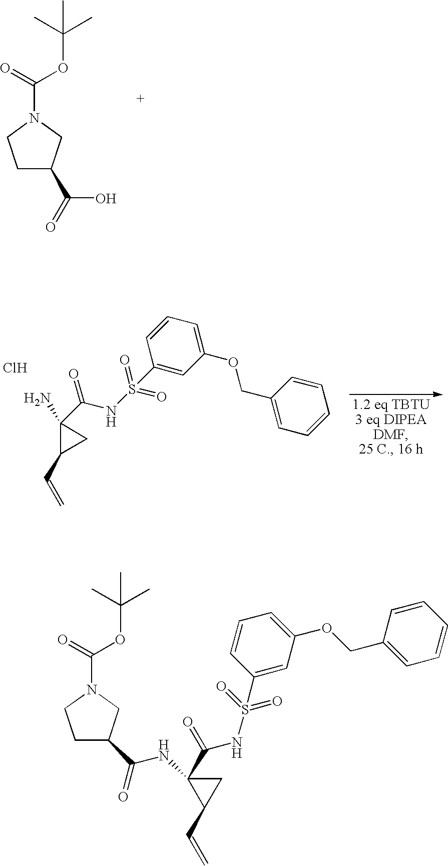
C1(C(=O)O)CCN(C(=O)OC(C)(C)C)C1.Cl.C1(C=C)CC1(N)C(NS(C1=CC(OCC2=CC=CC=C2)=CC=C1)(=O)=O)=O.C1(C=C)CC1(NC(C1CCN(C(=O)OC(C)(C)C)C1)=O)C(=O)NS(C1=CC(OCC2=CC=CC=C2)=CC=C1)(=O)=O
